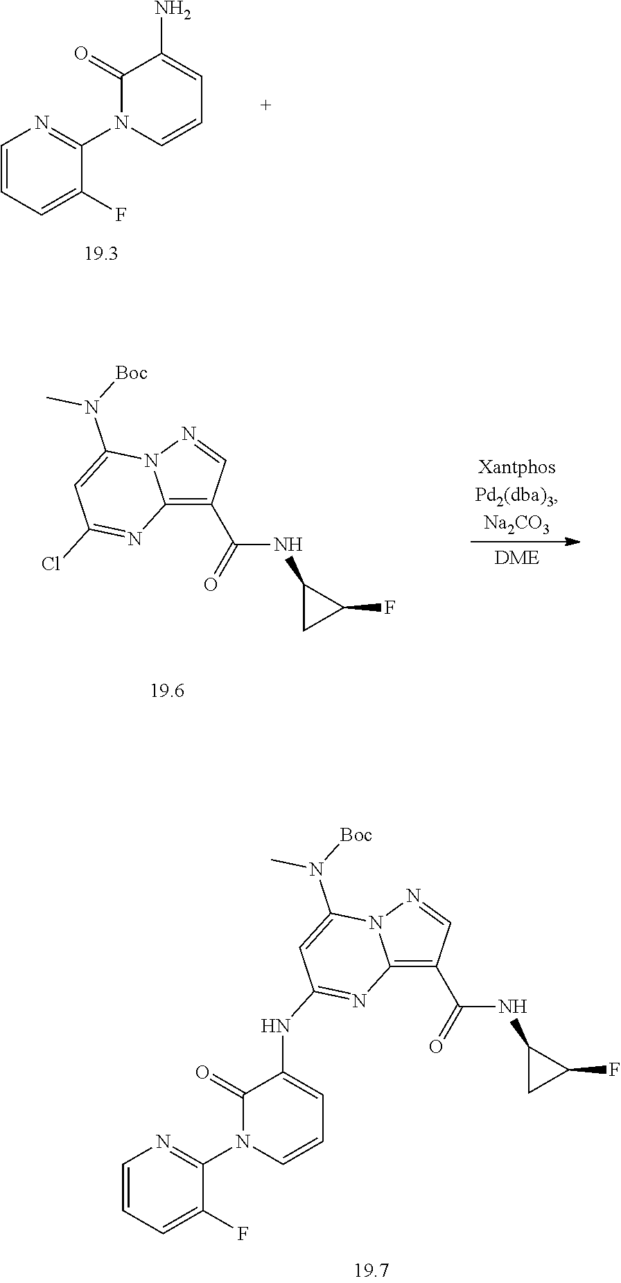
C1=CC=C(F)C(N2C=CC=C(N)C2=O)=N1.C12=C(C(NC3CC3F)=O)C=NN1C(N([Boc])C)=CC(NC1=CC=CN(C3=NC=CC=C3F)C1=O)=N2.C12=C(C(NC3CC3F)=O)C=NN1C(N(C)[Boc])=CC(Cl)=N2
